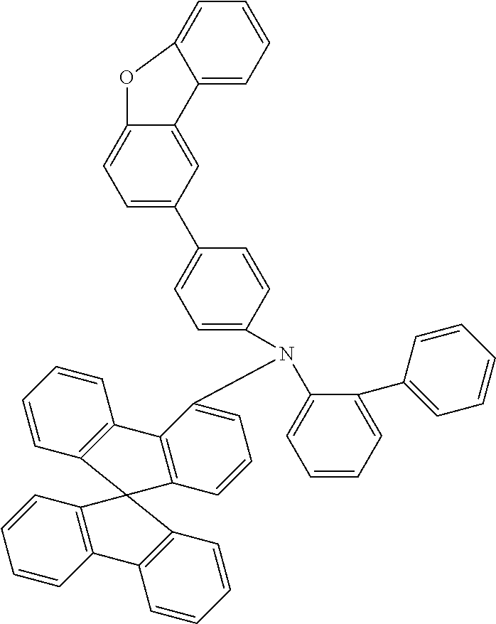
C1=CC2=C(C=C1)C1=C(C=CC=C1N(C1=CC=CC=C1C1=CC=CC=C1)C1=CC=C(C3=CC=C4C(=C3)C3=CC=CC=C3O4)C=C1)C21C2=C(C=CC=C2)C2=C1C=CC=C2
